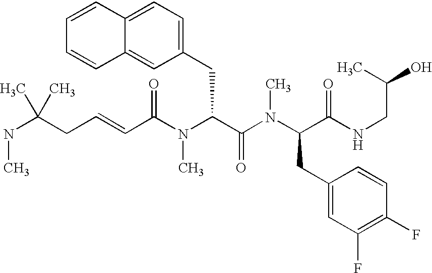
N(C(CC=CC(N(C(C(N(C(CC1=CC(F)=C(F)C=C1)C(NCC(O)C)=O)C)=O)CC1=CC=C2C(=C1)C=CC=C2)C)=O)(C)C)C
